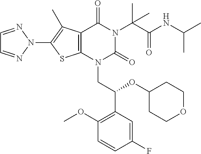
C12=C(N(CC(C3=C(OC)C=CC(F)=C3)OC3CCOCC3)C(=O)N(C(C(NC(C)C)=O)(C)C)C1=O)SC(N1N=CC=N1)=C2C
